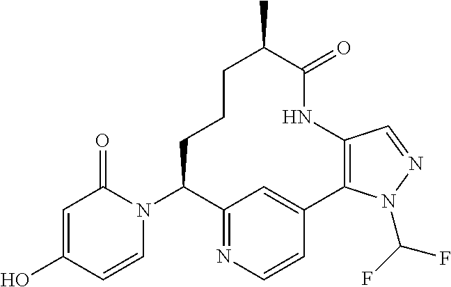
OC1=CC(=O)N(C2C3=NC=CC(=C3)C3=C(NC(=O)C(C)CCC2)C=NN3C(F)F)C=C1
